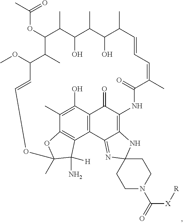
C1(OC(C)=O)C(C)C(O)C(C)C(O)C(C)C=CC=C(C)C(=O)NC2=C3C(=NC4(N3)CCN(C(=O)[X][R])CC4)C3=C(C2=O)C(O)=C(C)C2=C3C([H])(N)C(C)(O2)OC=CC(OC)C1C
